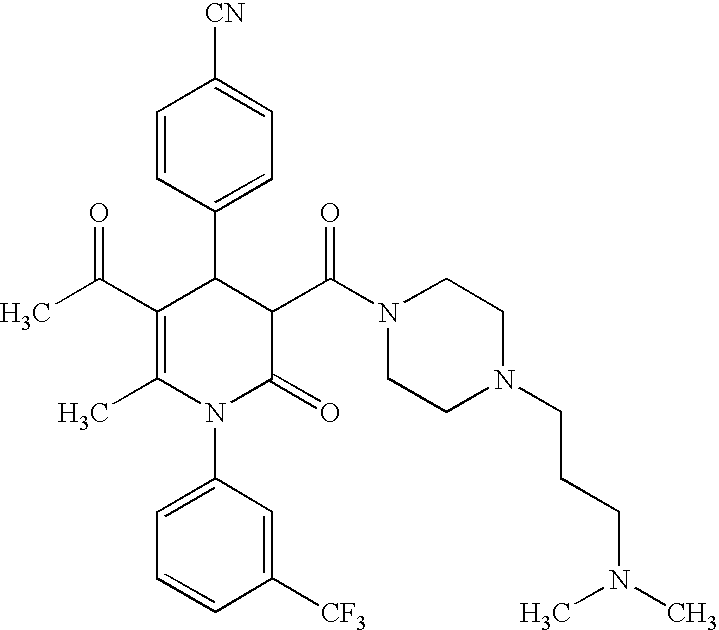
C1=CC(C2C(C(C)=O)=C(C)N(C3=CC=CC([CF3])=C3)C(=O)C2C(N2CCN(CCCN(C)C)CC2)=O)=CC=C1[CN]
